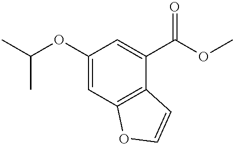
C1(OC(C)C)=CC2=C(C(C(OC)=O)=C1)C=CO2
